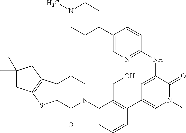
N(C1=CC(C2=C(CO)C(N3CCC4=C(C3=O)SC3=C4CC(C)(C)C3)=CC=C2)=CN(C)C1=O)C1=NC=C(C2CCN(C)CC2)C=C1
